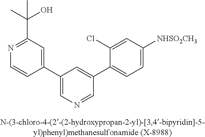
C1(C2=CN=CC(C3=CC=C([NHSO2CH3])C=C3Cl)=C2)=CC(C(C)(O)C)=NC=C1
